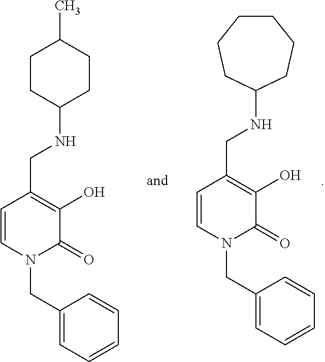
C1(CN2C(=O)C(O)=C(CNC3CCCCCC3)C=C2)=CC=CC=C1.C1(CN2C(=O)C(O)=C(CNC3CCC(C)CC3)C=C2)=CC=CC=C1
